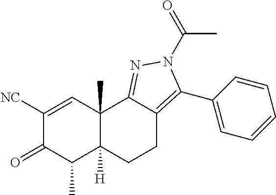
C1([NC])=CC2(C)C([H])(C(C)C1=O)CCC1=C(C3=CC=CC=C3)N(C(C)=O)N=C21
